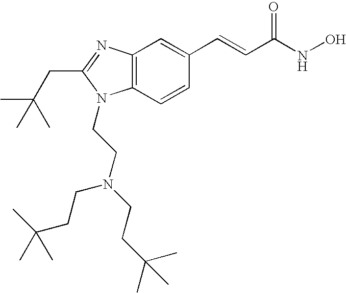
C12=C(C=CC(C=CC(NO)=O)=C1)N(CCN(CCC(C)(C)C)CCC(C)(C)C)C(CC(C)(C)C)=N2
